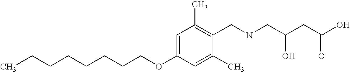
C(CCCCCOC1=CC(C)=C(CNCC(CC(=O)O)O)C(C)=C1)CC
